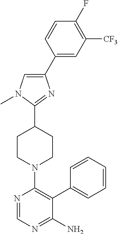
C1(C2=CC([CF3])=C(F)C=C2)=CN(C)C(C2CCN(C3=C(C4=CC=CC=C4)C(N)=NC=N3)CC2)=N1
